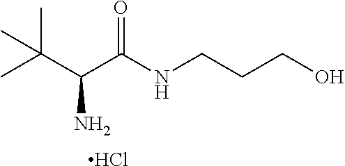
CC(C(C(NCCCO)=O)N)(C)C.Cl
